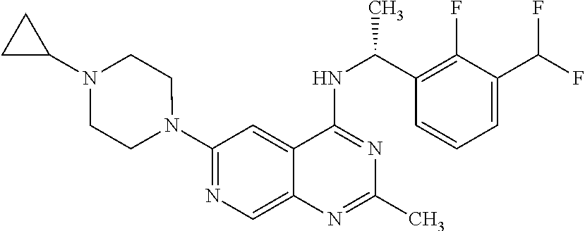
N1(C2=NC=C3C(=C2)C(NC(C2=C(F)C(C(F)F)=CC=C2)C)=NC(C)=N3)CCN(C2CC2)CC1
